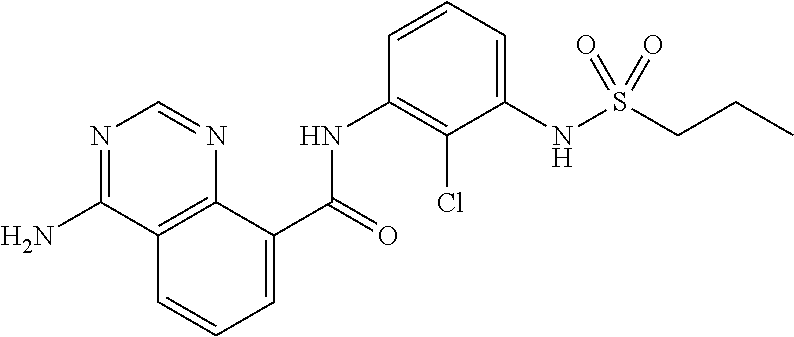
C12=C(C(C(=O)NC3=C(Cl)C(NS(CCC)(=O)=O)=CC=C3)=CC=C1)N=CN=C2N
